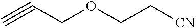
C#CCOCC[CN]
